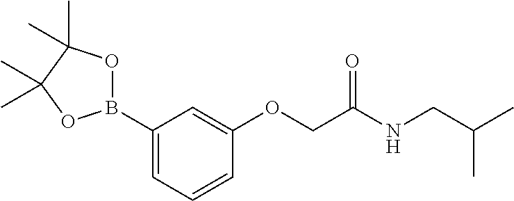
B1(C2=CC=CC(OCC(NCC(C)C)=O)=C2)OC(C)(C)C(C)(C)O1
